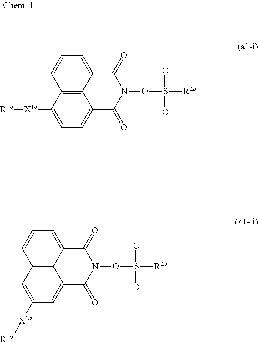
C12=C3C([X1a][R1a])=CC=C1C(=O)N(OS([R2a])(=O)=O)C(=O)C2=CC=C3.C12=C3C=C([X1a][R1a])C=C1C(=O)N(OS([R2a])(=O)=O)C(=O)C2=CC=C3
